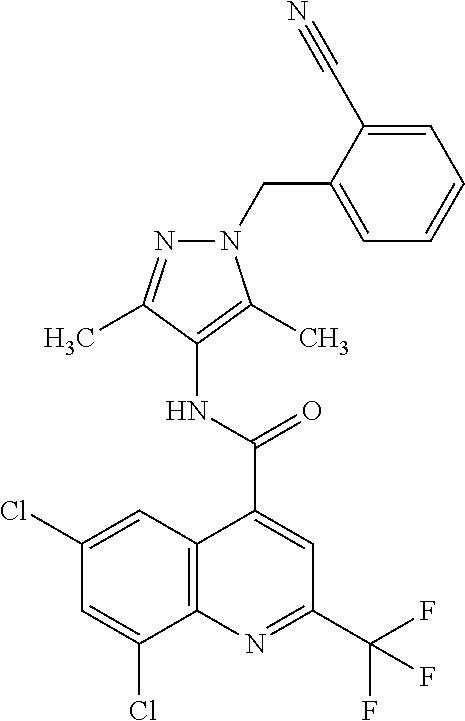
C12=C(N=C(C(F)(F)F)C=C1C(=O)NC1=C(C)N(CC3=CC=CC=C3C#N)N=C1C)C(Cl)=CC(Cl)=C2
